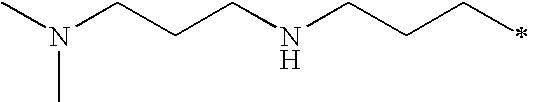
C(CCNCCCC)N(C)C
